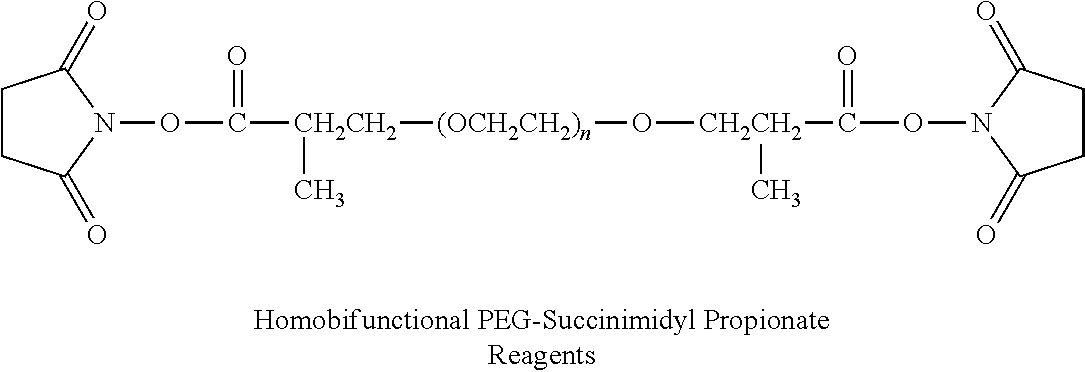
C1CC(=O)N(OC(=O)[CH2CH2](C)[(OCH2CH2)n]O[CH2CH2](C)C(ON2C(=O)CCC2=O)=O)C1=O
